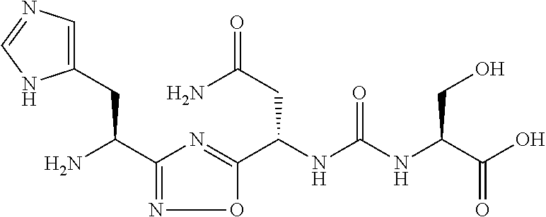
C1(C(N)CC2=CN=CN2)=NOC(C(NC(NC(C(O)=O)CO)=O)CC(=O)N)=N1
